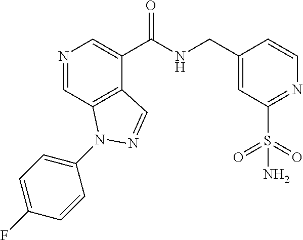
N1=CC2=C(C(C(NCC3=CC(S(=O)(=O)N)=NC=C3)=O)=C1)C=NN2C1=CC=C(F)C=C1
